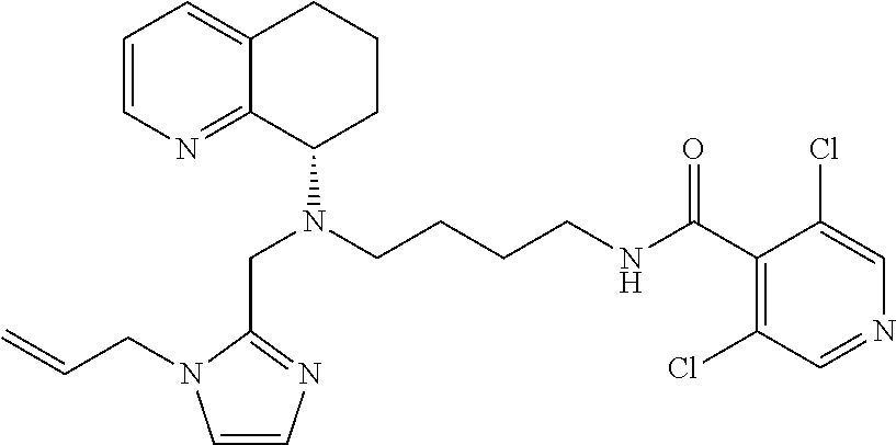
C1=CN=C2C(=C1)CCCC2N(CCCCNC(C1=C(Cl)C=NC=C1Cl)=O)CC1=NC=CN1CC=C
